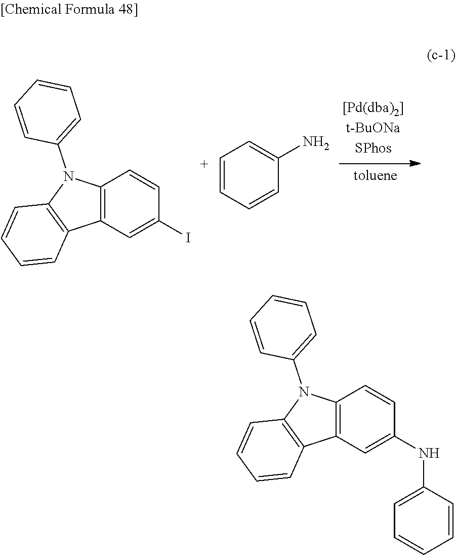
C12=C(C=C(I)C=C1)C1=C(N2C2=CC=CC=C2)C=CC=C1.[C+]1=CC=CC(N)=C1.C12=C(C=C(NC3=CC=CC=C3)C=C1)C1=C(N2C2=CC=CC=C2)C=CC=C1
